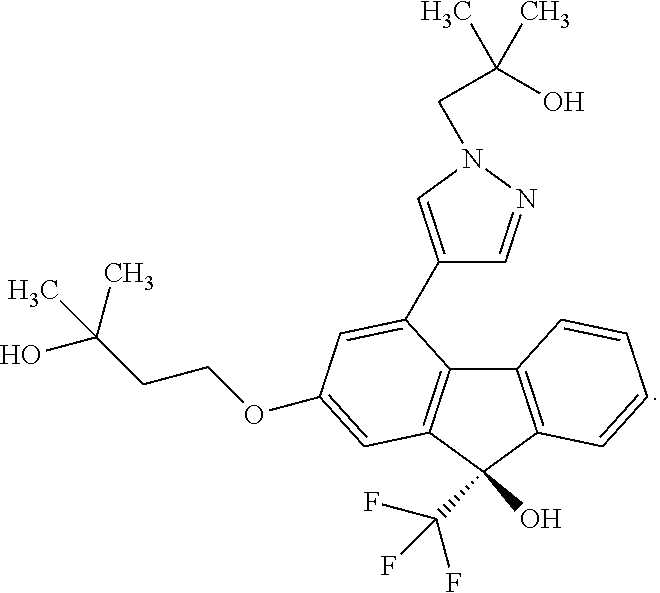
C12=C(C(O)(C(F)(F)F)C3=C1C(C1=CN(CC(O)(C)C)N=C1)=CC(OCCC(O)(C)C)=C3)C=CC=C2
